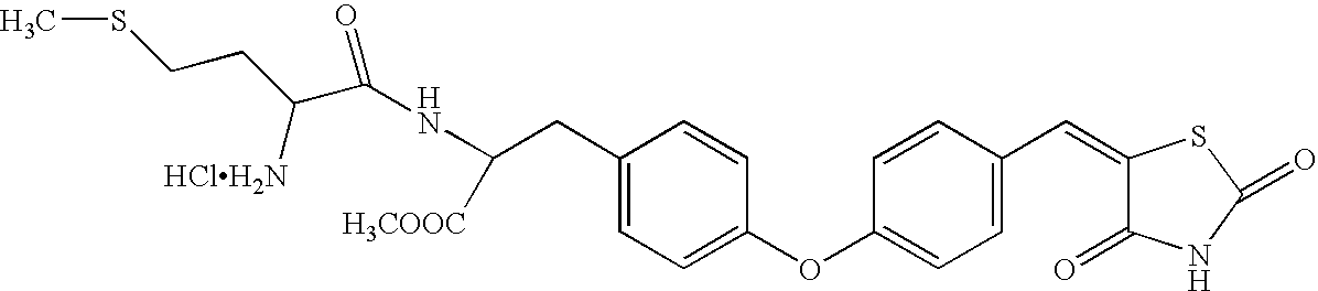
C1(CC(NC(C(CCSC)[HClH2N])=O)[H3COOC])=CC=C(OC2=CC=C(C=C3C(=O)NC(=O)S3)C=C2)C=C1
